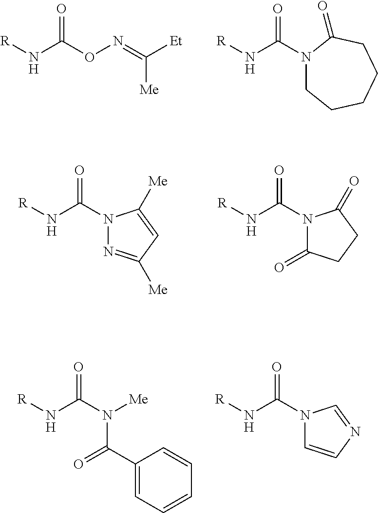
[R]NC(ON=C([Et])[Me])=O.[R]NC(N1CCCCCC1=O)=O.[R]NC(N1N=C([Me])C=C1[Me])=O.[R]NC(N1C(=O)CCC1=O)=O.[R]NC(N(C(=O)C1=CC=CC=C1)[Me])=O.[R]NC(N1C=CN=C1)=O
